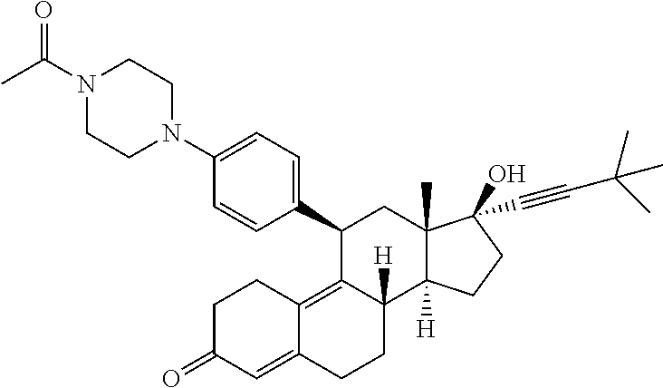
N1(C(C)=O)CCN(C2=CC=C(C3C4=C5C(=CC(=O)CC5)CCC4([H])C4([H])C(C)(C3)C(O)(C#CC(C)(C)C)CC4)C=C2)CC1
